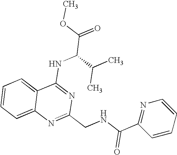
C12=CC=CC=C1N=C(CNC(C1=NC=CC=C1)=O)N=C2NC(C(=O)OC)C(C)C
